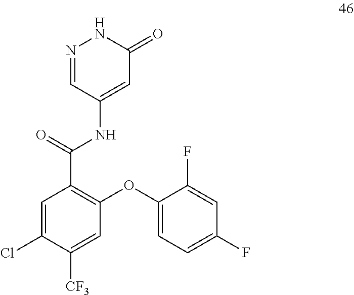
N1=CC(NC(C2=C(OC3=CC=C(F)C=C3F)C=C([CF3])C(Cl)=C2)=O)=CC(=O)N1
